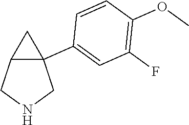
C12(C3=CC(F)=C(OC)C=C3)C(CNC1)C2
